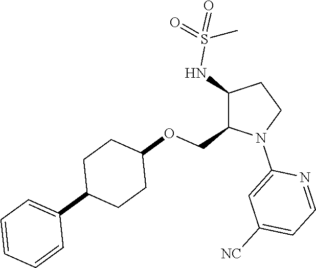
C1(NS(=O)(=O)C)C(COC2CCC(C3=CC=CC=C3)CC2)N(C2=CC([NC])=CC=N2)CC1
